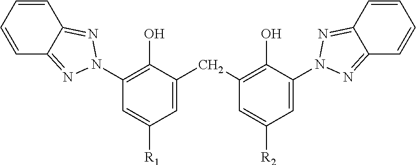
C12=NN(C3=C(O)C(CC4=C(O)C(N5N=C6C=CC=CC6=N5)=CC([R2])=C4)=CC([R1])=C3)N=C1C=CC=C2
